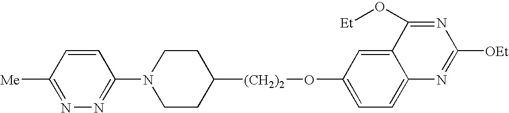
C1([Me])=NN=C(N2CCC([(CH2)2]OC3=CC=C4C(=C3)C(O[Et])=NC([OEt])=N4)CC2)C=C1
